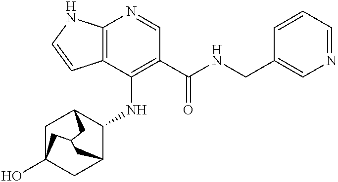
C12=C(C(NC3C4CC5(O)CC3CC(C5)C4)=C(C(NCC3=CN=CC=C3)=O)C=N1)C=CN2
